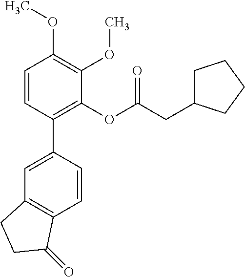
C1=CC(C2=CC3=C(C=C2)C(=O)CC3)=C(OC(CC2CCCC2)=O)C(OC)=C1OC
